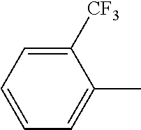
CC1=CC=CC=C1[CF3]
